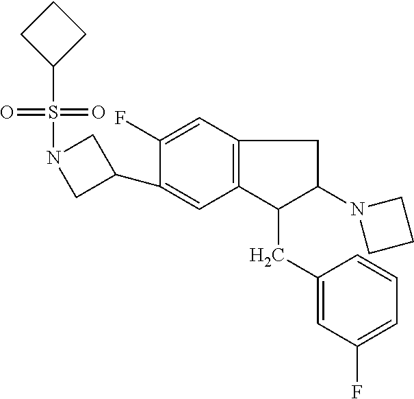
C1(C2=CC3=C(C=C2F)CC(N2CCC2)C3CC2=CC(F)=CC=C2)CN(S(=O)(=O)C2CCC2)C1
